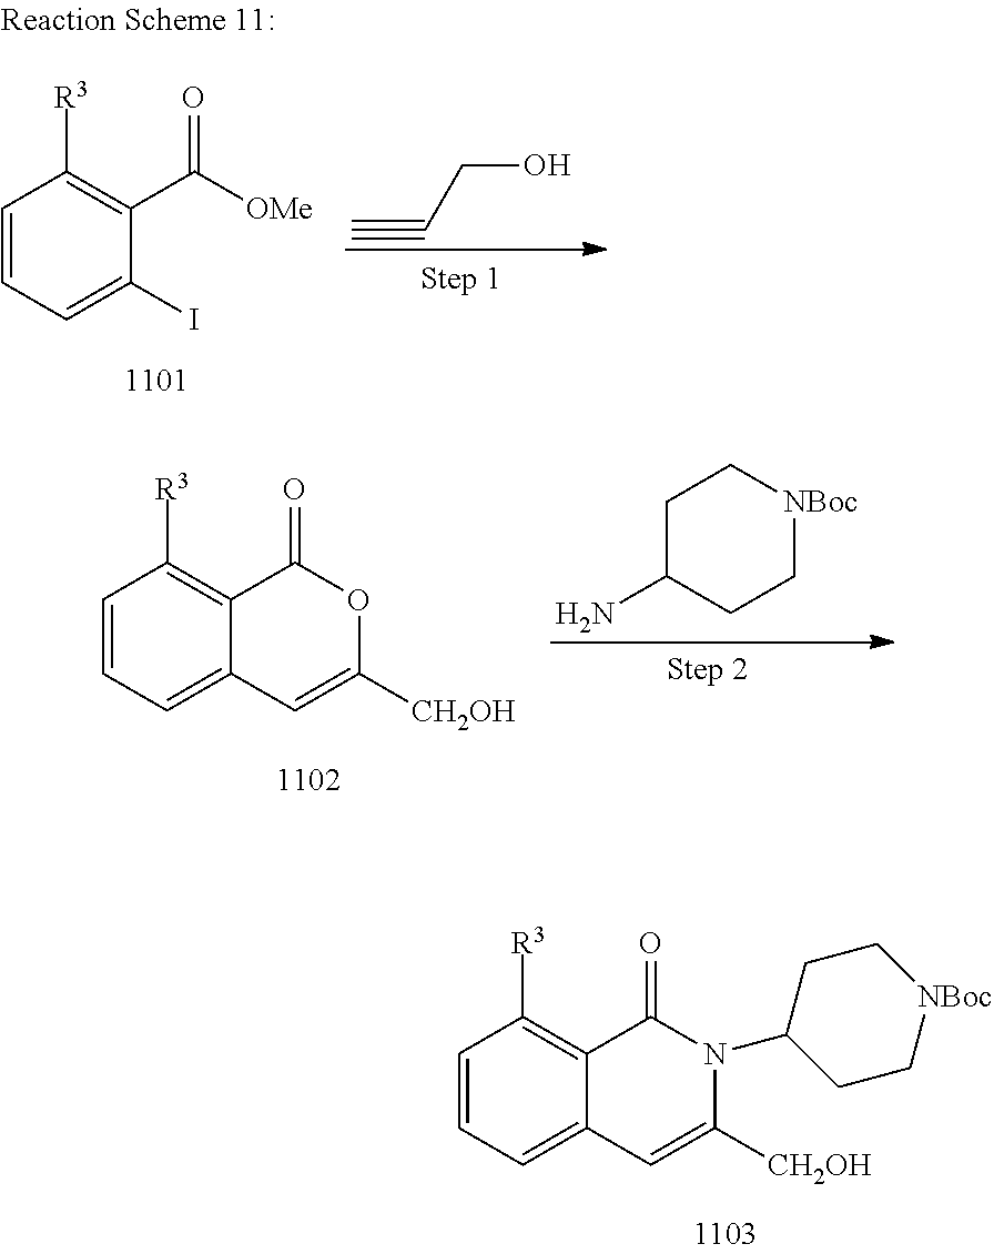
C1=CC=C2C(=C1[R3])C(=O)N(C1CC[NBoc]CC1)C([CH2OH])=C2.C#CCO.C1=CC=C(I)C(C([OMe])=O)=C1[R3].C1=CC=C2C(=C1[R3])C(=O)OC([CH2OH])=C2.C1C(N)CC[NBoc]C1
